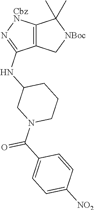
C12=C(C[NBoc]C1(C)C)C(NC1CN(C(C3=CC=C([NO2])C=C3)=O)CCC1)=N[CbzN]2
